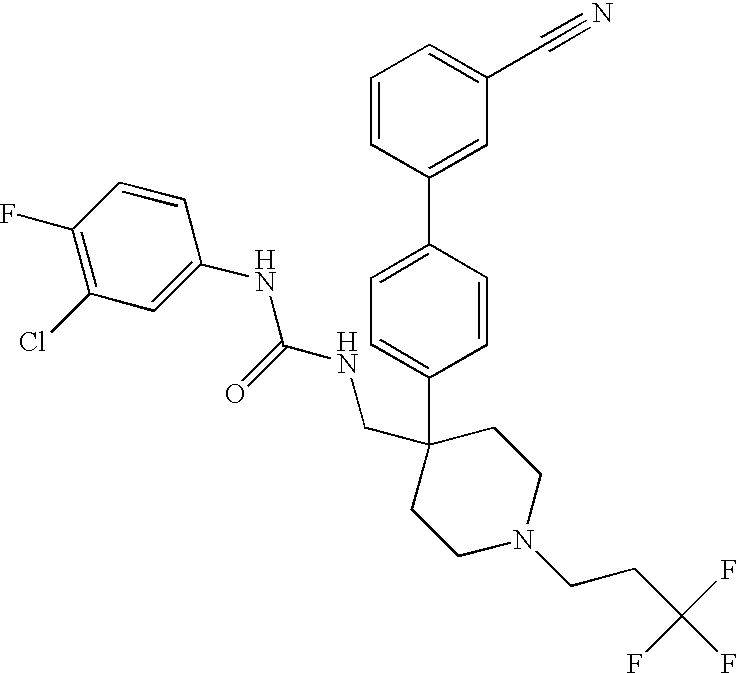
C1=CC(C2=CC(C#N)=CC=C2)=CC=C1C1(CNC(NC2=CC(Cl)=C(F)C=C2)=O)CCN(CCC(F)(F)F)CC1
